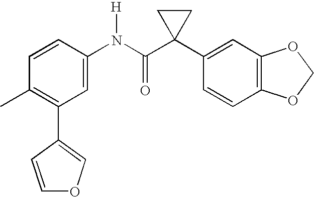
C1=C(N(C(C2(C3=CC4=C(C=C3)OCO4)CC2)=O)[H])C=CC(C)=C1C1=COC=C1
